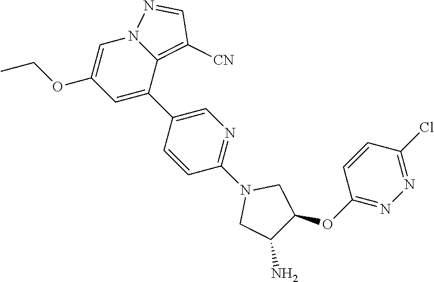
C1(OCC)=CN2C(=C([CN])C=N2)C(C2=CN=C(N3CC(N)C(OC4=NN=C(Cl)C=C4)C3)C=C2)=C1
